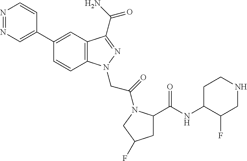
N1=NC=C(C2=CC3=C(C=C2)N(CC(=O)N2C(C(=O)NC4C(F)CNCC4)CC(F)C2)N=C3C(N)=O)C=C1
